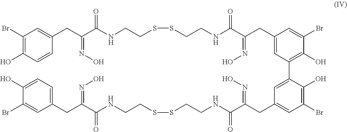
C1(Br)=C(O)C=CC(CC(C(NCCSSCCNC(C(CC2=CC(C3=CC(CC(C(NCCSSCCNC(C(CC4=CC=C(O)C(Br)=C4)=NO)=O)=O)=NO)=CC(Br)=C3O)=C(O)C(Br)=C2)=NO)=O)=O)=NO)=C1
